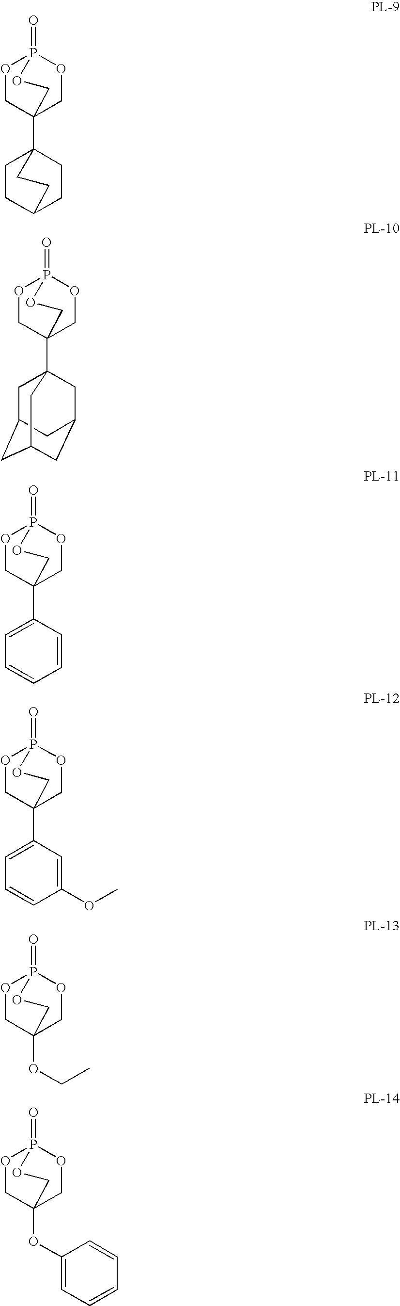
O1CC2(C34CCC(CC3)CC4)COP1(=O)OC2.O1CC2(C34CC5CC(CC(C3)C5)C4)COP1(=O)OC2.O1CC2(C3=CC=CC=C3)COP1(=O)OC2.O1CC2(C3=CC=CC(OC)=C3)COP1(=O)OC2.O1CC2(OCC)COP1(=O)OC2.O1CC2(OC3=CC=CC=C3)COP1(=O)OC2
